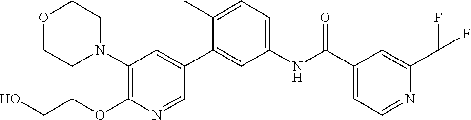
O1CCN(C2=C(OCCO)N=CC(C3=CC(NC(C4=CC=NC(C(F)F)=C4)=O)=CC=C3C)=C2)CC1
